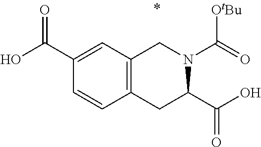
C1=C(C(O)=O)C=CC2=C1CN(C([OtBu])=O)C(C(=O)O)C2
